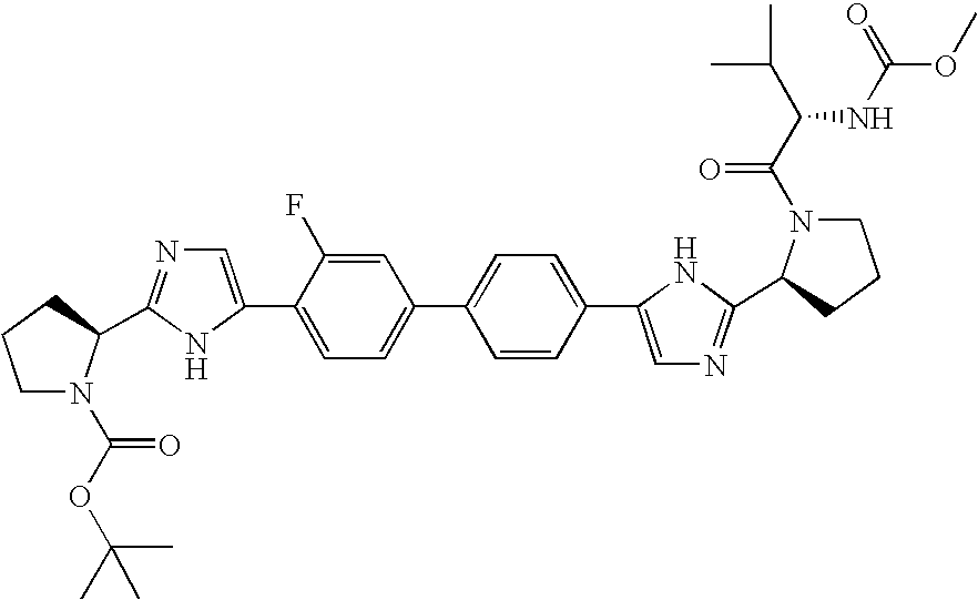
C1N(C(OC(C)(C)C)=O)C(C2=NC=C(C3=CC=C(C4=CC=C(C5=CN=C(C6N(C(C(C(C)C)NC(OC)=O)=O)CCC6)N5)C=C4)C=C3F)N2)CC1
